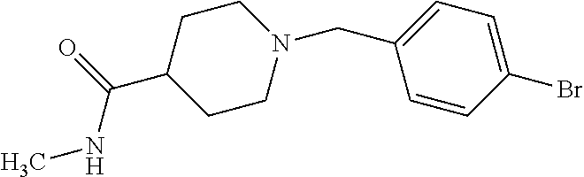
C1CN(CC2=CC=C(Br)C=C2)CCC1C(=O)NC
